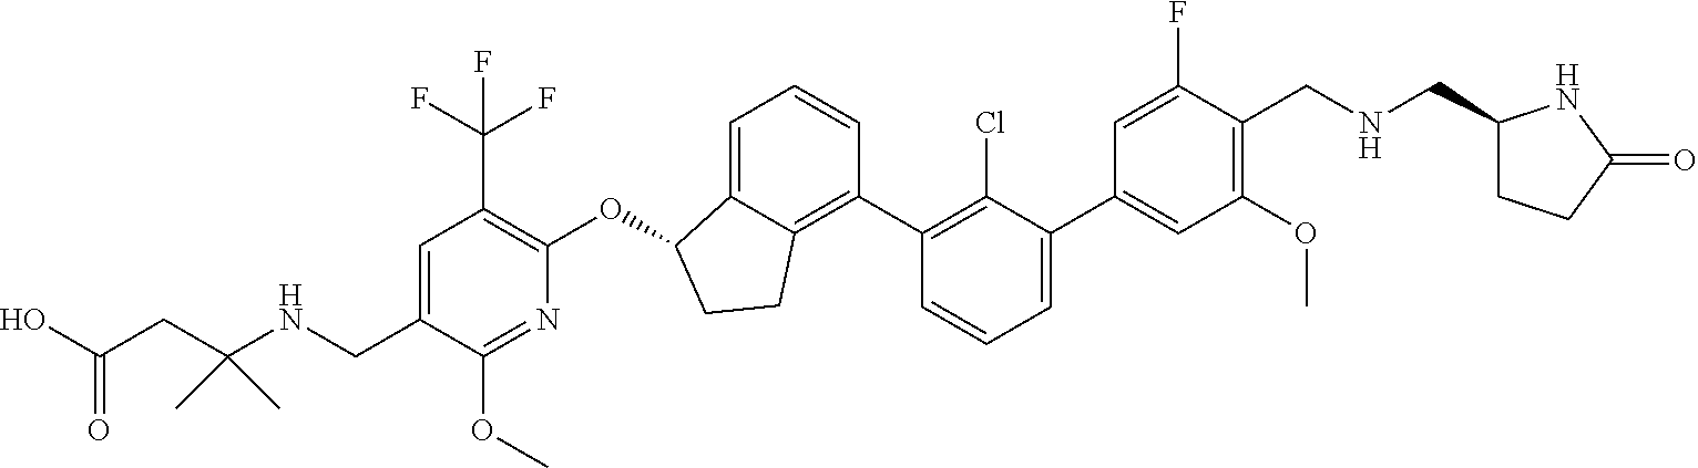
C(C1=CC(C(F)(F)F)=C(OC2C3=CC=CC(C4=C(Cl)C(C5=CC(OC)=C(CNCC6CCC(=O)N6)C(F)=C5)=CC=C4)=C3CC2)N=C1OC)NC(CC(O)=O)(C)C
